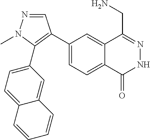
C1(C2=C(C3=CC=C4C(=C3)C=CC=C4)N(C)N=C2)=CC=C2C(=C1)C(CN)=NNC2=O
